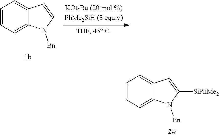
C12=CC=CC=C1C=CN2[Bn].C12=CC=CC=C1C=C([SiPhMe2])N2[Bn]
